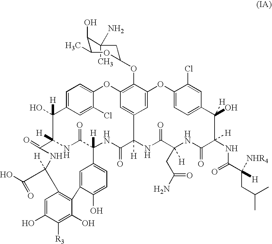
C1=C2C=C(Cl)C(=C1)OC1=C(OC3CC(C)(N)C(O)C(C)O3)C3=CC(=C1)C([H])(C(=O)NC1([H])C(=O)NC([H])(C2([H])O)C(=O)NC([H])(C(O)=O)C2=C(C(O)=C([R3])C(O)=C2)C2=CC1=CC=C2O)NC(=O)C(CC(N)=O)([H])NC(=O)C(NC(C(CC(C)C)([H])[NHR4])=O)([H])C([H])(O)C1=CC=C(O3)C(Cl)=C1
